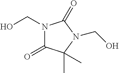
N1(CO)C(=O)C(C)(C)N(CO)C1=O
